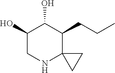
C1(O)CNC2(C(CCC)C1O)CC2
